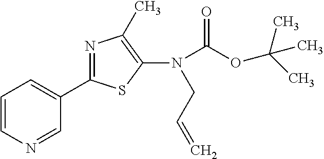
C1(N(C(=O)OC(C)(C)C)CC=C)=C(C)N=C(C2=CC=CN=C2)S1
